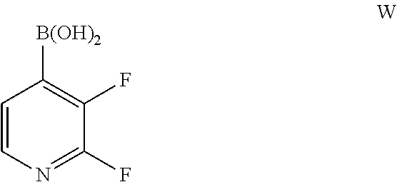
C1=CN=C(F)C(F)=C1[B(OH)2]
